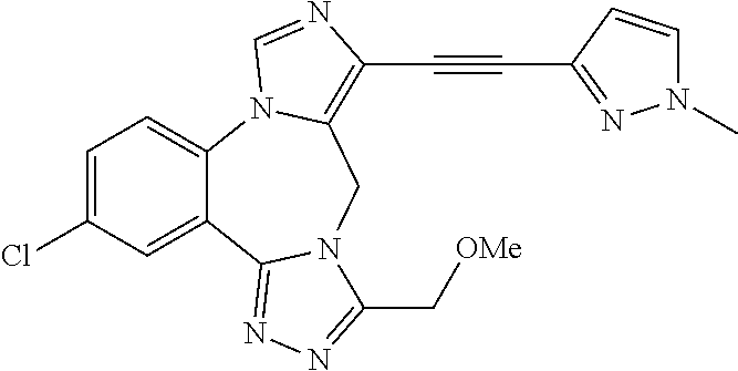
C1=C(Cl)C=C2C(=C1)N1C(=C(C#CC3=NN(C)C=C3)N=C1)CN1C2=NN=C1C[OMe]
